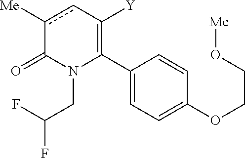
C1(C2=C([Y])cc([Me])C(=O)N2CC(F)F)=CC=C(OCCO[Me])C=C1
